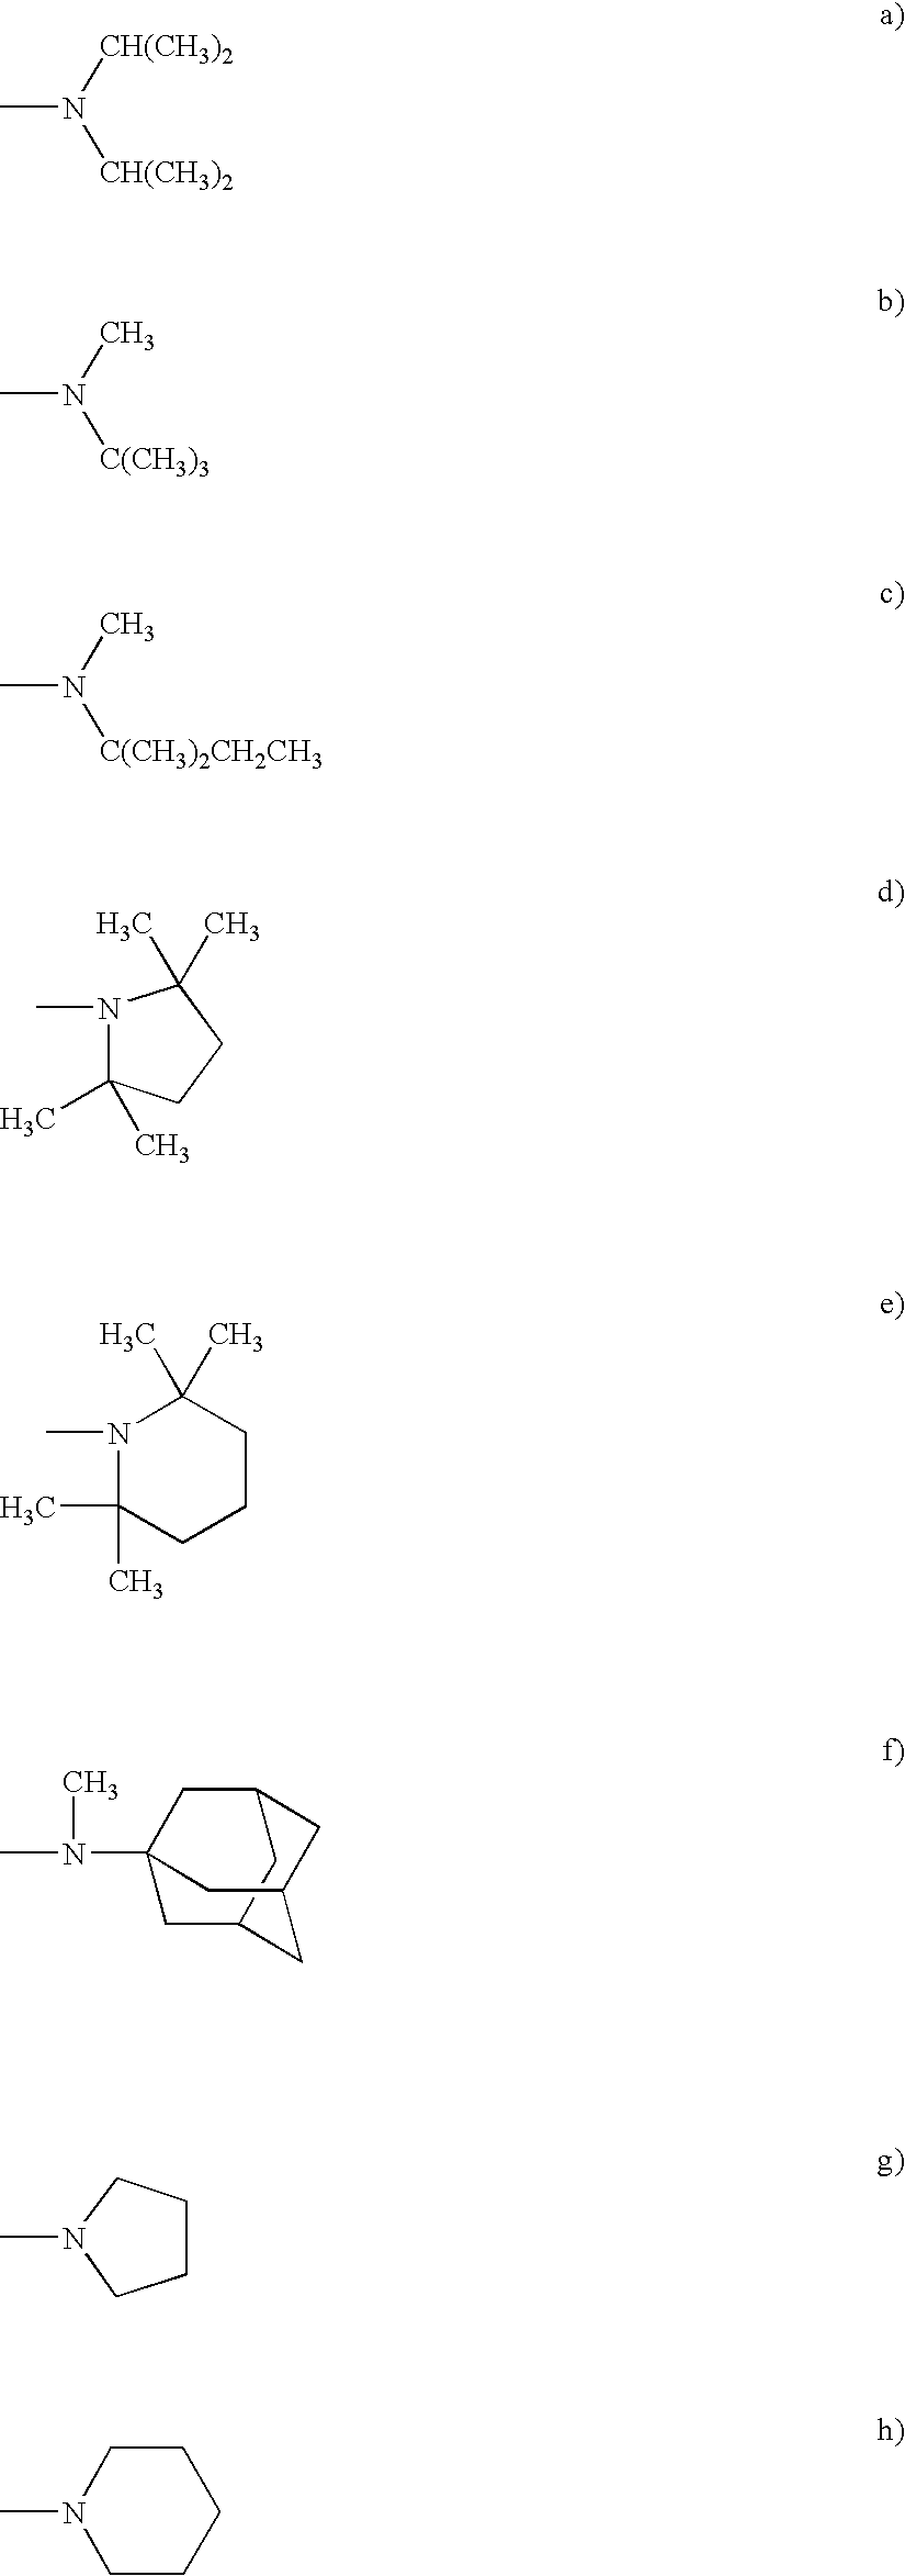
CN([CH(CH3)2])[CH(CH3)2].CN(C)[C(CH3)3].CN(C)[C(CH3)2CH2CH3].N1(C)C(C)(C)CCC1(C)C.N1(C)C(C)(C)CCCC1(C)C.N1(C)CCCC1.N1(C)CCCCC1.N(C)(C)C12CC3CC(CC(C1)C3)C2
